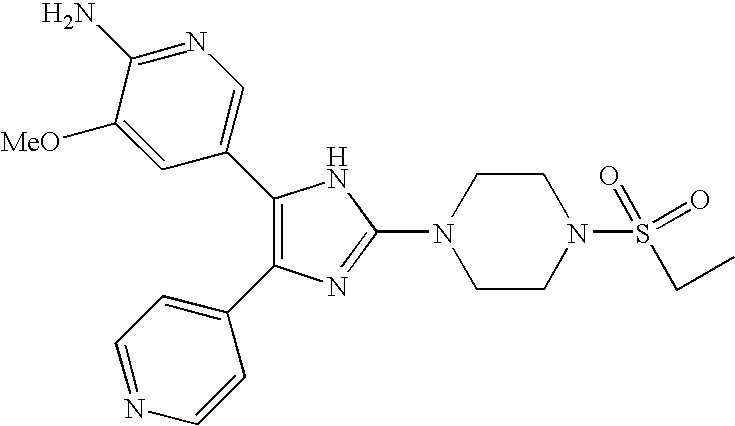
C1(C2=CN=C(N)C([MeO])=C2)=C(C2=CC=NC=C2)N=C(N2CCN(S(=O)(CC)=O)CC2)N1
